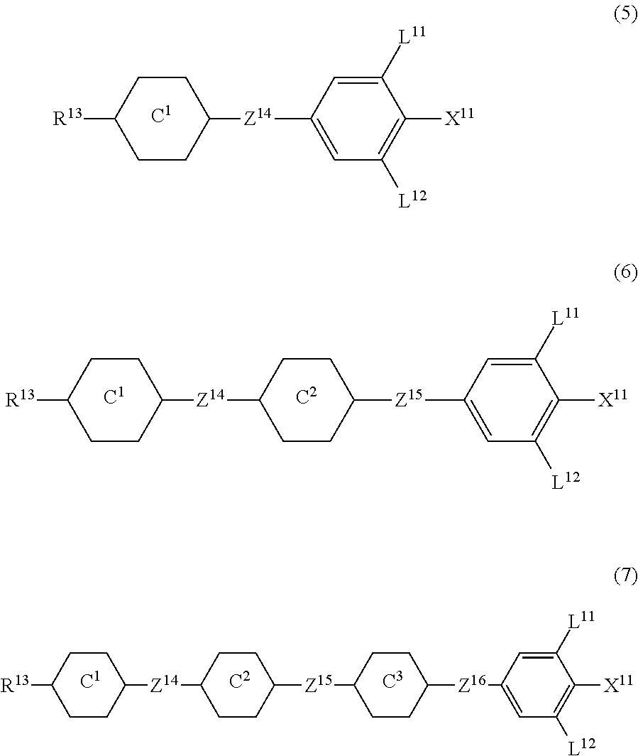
C1CC([R13])CCC1[Z14]C1CCC([Z15]C2CCC([Z16]C3=CC([L12])=C([X11])C([L11])=C3)CC2)CC1.C1CC([R13])CCC1[Z14]C1CCC([Z15]C2=CC([L12])=C([X11])C([L11])=C2)CC1.C1CC([R13])CCC1[Z14]C1=CC([L12])=C([X11])C([L11])=C1
